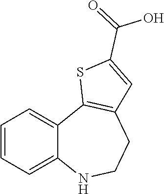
C1=CC=C2C(=C1)C1=C(CCN2)C=C(C(=O)O)S1
